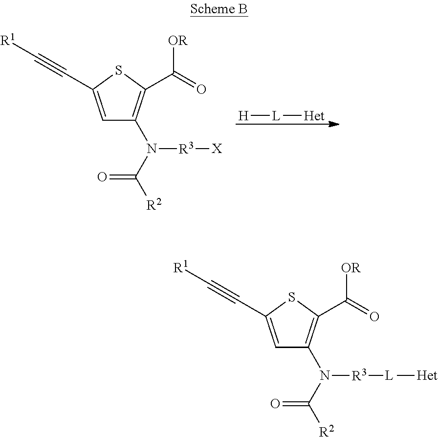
[H][L][Het].C1=C(C#C[R1])SC(C(=O)[OR])=C1N(C([R2])=O)[R3][X].C1=C(C#C[R1])SC(C(=O)[OR])=C1N(C([R2])=O)[R3][L][Het]
